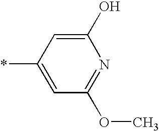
C1=C(*)C=C(O)N=C1OC
